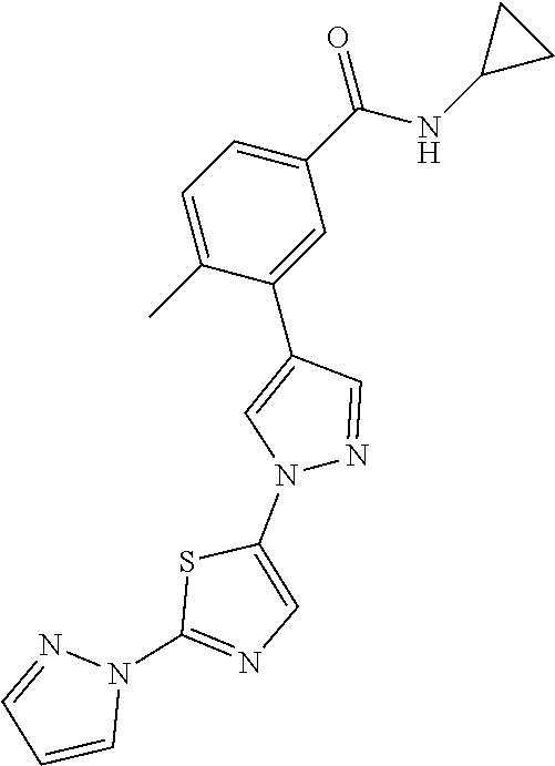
C1(C(NC2CC2)=O)=CC=C(C)C(C2=CN(C3=CN=C(N4N=CC=C4)S3)N=C2)=C1
